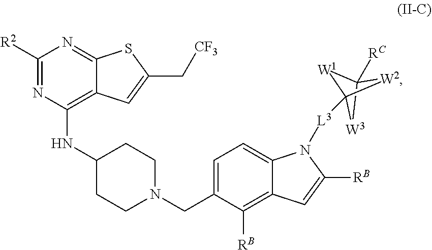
C1(NC2=C3C(=NC([R2])=N2)SC(C[CF3])=C3)CCN(CC2=CC=C3C(=C2[RB])C=C([RB])N3[L3]C23[W1]C([RC])([W3]2)[W2]3)CC1
